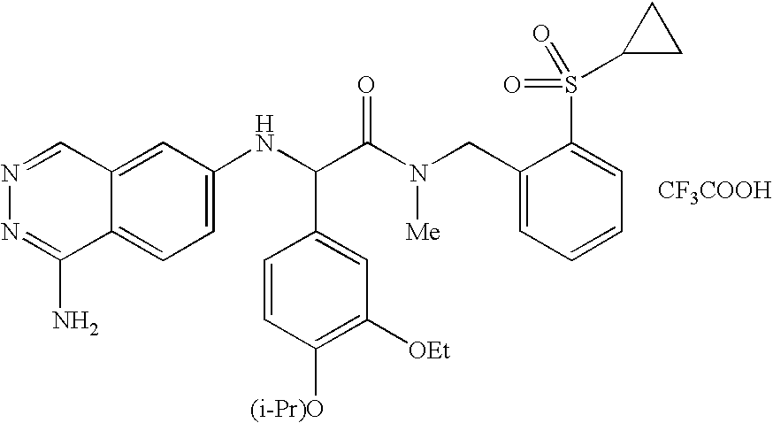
C1=C(NC(C(N(CC2=CC=CC=C2S(C2CC2)(=O)=O)[Me])=O)C2=CC([OEt])=C([(i-Pr)O])C=C2)C=C2C(=C1)C(N)=NN=C2.[CF3COOH]
